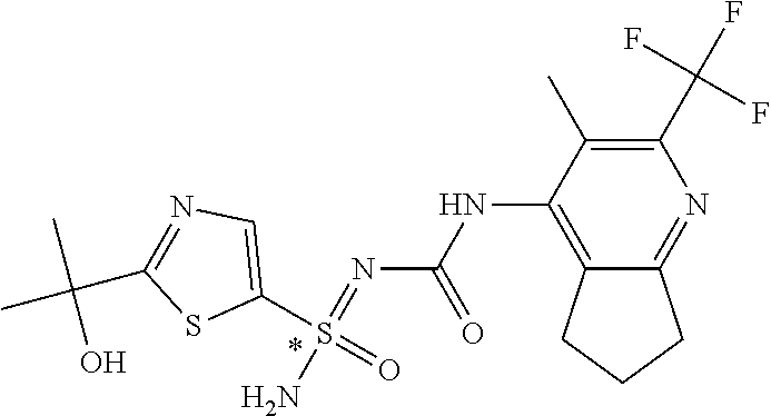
N(=S(=O)(N)C1=CN=C(C(C)(C)O)S1)C(NC1=C2CCCC2=NC(C(F)(F)F)=C1C)=O
